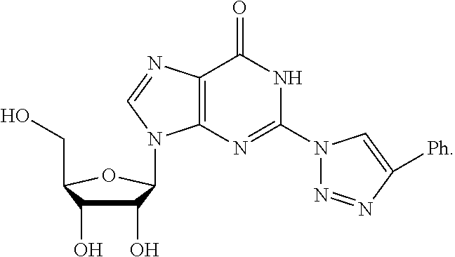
C1(O)C(O)C(CO)OC1N1C2=C(C(=O)NC(N3N=NC([Ph])=C3)=N2)N=C1
